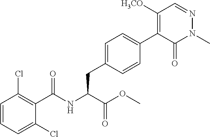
C1(C(NC(C(OC)=O)CC2=CC=C(C3=C([H3CO])C=NN(C)C3=O)C=C2)=O)=C(Cl)C=CC=C1Cl
